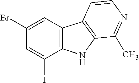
C12=C(NC3=C1C=CN=C3C)C(I)=CC(Br)=C2
